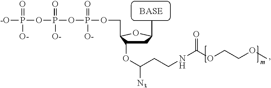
C1C(OC(CCNC(=O)OCCOC)[N3])C(COP(=O)([O-])OP(=O)([O-])OP([-O])(=O)[O-])OC1C
